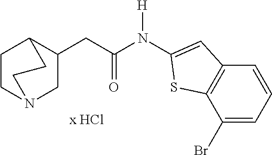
C1CN2CC(CC(N(C3=CC4=C(C(Br)=CC=C4)S3)[H])=O)C1CC2
